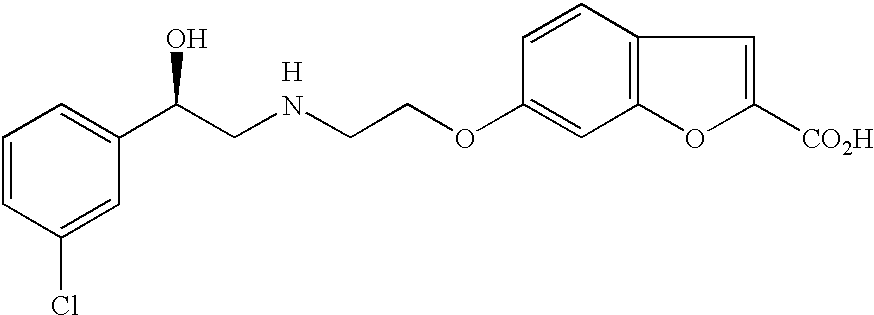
[H].C1=CC(Cl)=CC(C(CNCCOC2=CC3=C(C=C2)C=C([CO2H])O3)O)=C1
